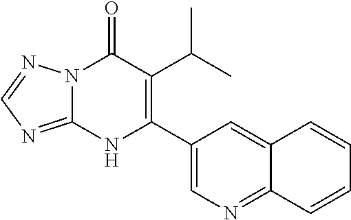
C1(C(C)C)=C(C2=CN=C3C(=C2)C=CC=C3)NC2=NC=NN2C1=O
